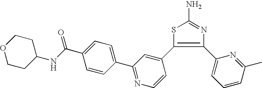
N1=C(N)SC(C2=CC(C3=CC=C(C(NC4CCOCC4)=O)C=C3)=NC=C2)=C1C1=CC=CC(C)=N1
